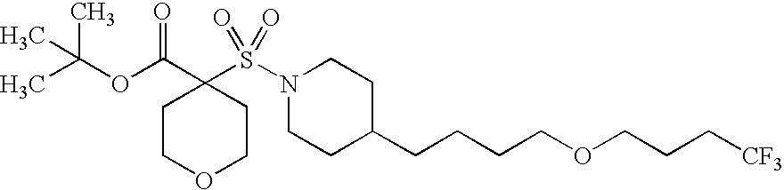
C(OC(C1(S(N2CCC(CCCCOCCC[CF3])CC2)(=O)=O)CCOCC1)=O)(C)(C)C
